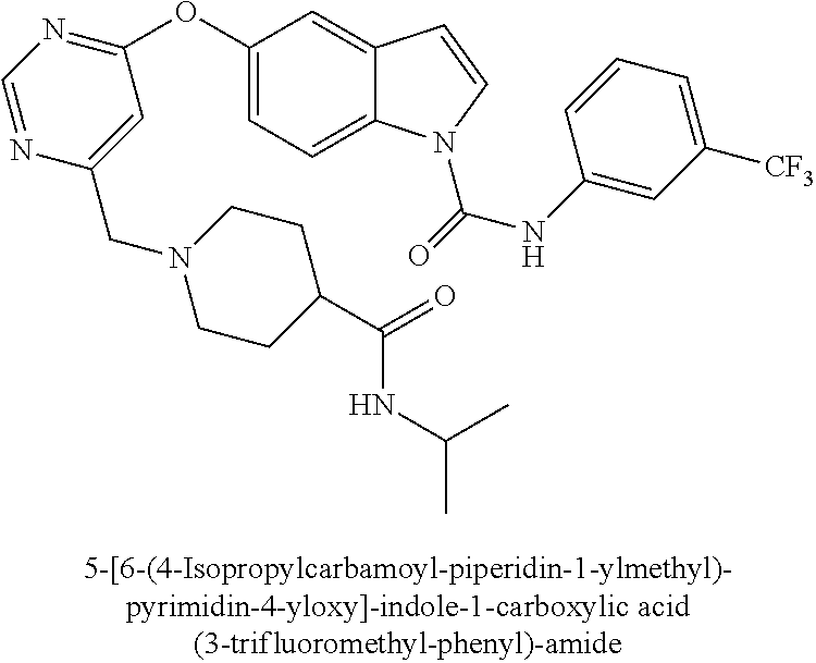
C1(OC2=NC=NC(CN3CCC(C(=O)NC(C)C)CC3)=C2)=CC=C2C(=C1)C=CN2C(NC1=CC([CF3])=CC=C1)=O
